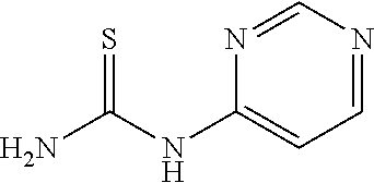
C1=NC(NC(N)=S)=CC=N1
